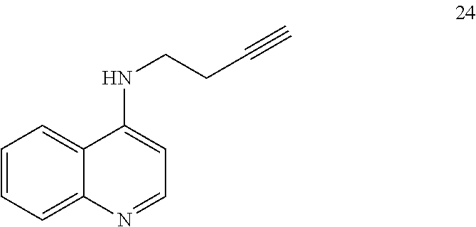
C1(NCCC#C)=CC=NC2=CC=CC=C12
